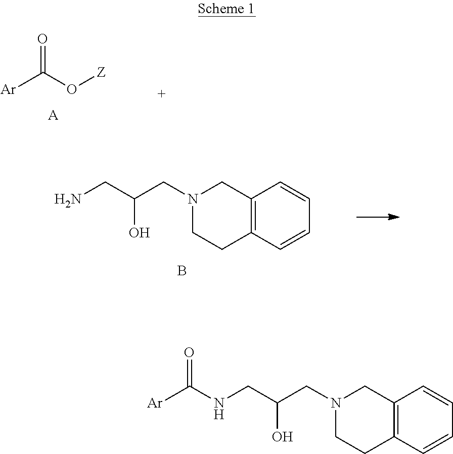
[Ar]C(O[Z])=O.[A].NCC(CN1CCC2=C(C1)C=CC=C2)O.B.C12=C(C=CC=C1)CCN(CC(O)CNC([Ar])=O)C2
